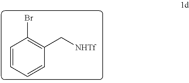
C1=CC=CC(C[NHTf])=C1Br
